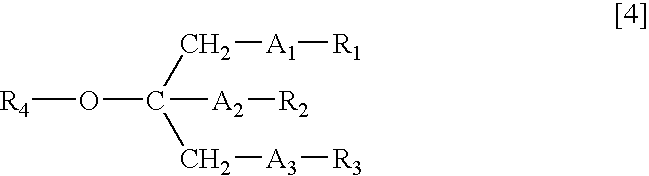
[R4]OC([A2][R2])(C[A1][R1])C[A3][R3]
